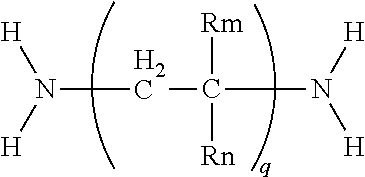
N(CC([Rm])([Rn])N([H])[H])([H])[H]
